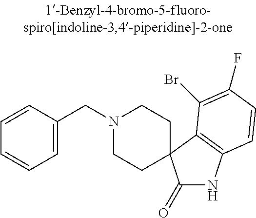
N1(CC2=CC=CC=C2)CCC2(CC1)C(=O)NC1=C2C(Br)=C(F)C=C1
